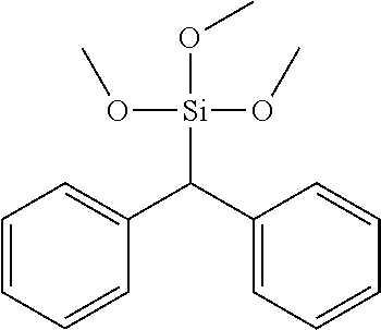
C1=CC=CC(C(C2=CC=CC=C2)[Si](OC)(OC)OC)=C1
